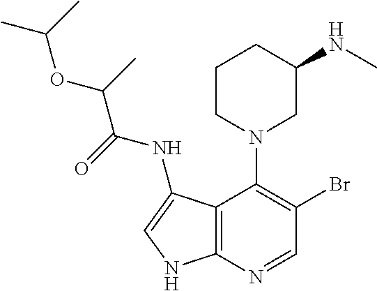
C1CN(C2=C(Br)C=NC3=C2C(NC(=O)C(OC(C)C)C)=CN3)CC(NC)C1
